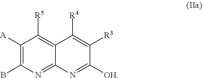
C1([A])=C(B)N=C2C(=C1[R5])C([R4])=C([R3])C([OH])=N2
